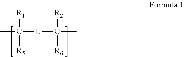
CC([R1])([R5])[L]C([R2])([R6])C
